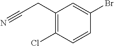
C1(CC#N)=C(Cl)C=CC(Br)=C1
